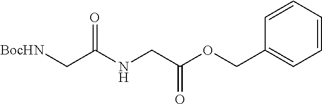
C1=CC=CC=C1COC(CNC(C[BocHN])=O)=O
